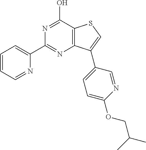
C12=C(C(O)=NC(C3=CC=CC=N3)=N1)SC=C2C1=CC=C(OCC(C)C)N=C1
